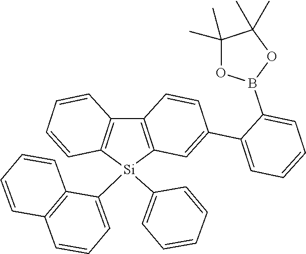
C12=C([Si](C3=CC=CC4=C3C=CC=C4)(C3=CC=CC=C3)C3=C1C=CC(C1=CC=CC=C1B1OC(C)(C)C(C)(C)O1)=C3)C=CC=C2
